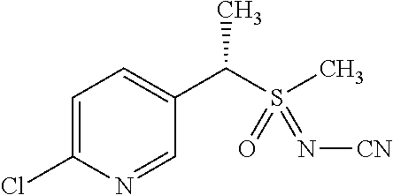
C1=C(Cl)N=CC(C(S(C)(=O)=N[CN])C)=C1
